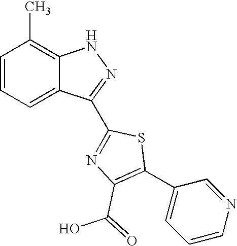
C1=CC=C2C(=C1C)NN=C2C1=NC(C(O)=O)=C(C2=CC=CN=C2)S1
